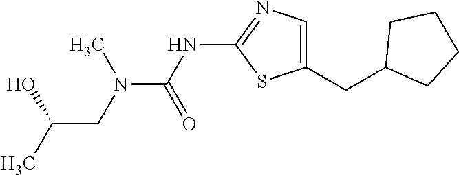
C1=C(CC2CCCC2)SC(NC(N(C)CC(C)O)=O)=N1
